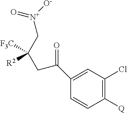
C1(C(CC(C[N+]([O-])=O)([F3C])[R2])=O)=CC(Cl)=C([Q])C=C1
